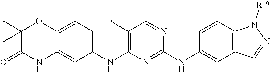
C12=CC(NC3=C(F)C=NC(NC4=CC5=C(C=C4)N([R16])N=C5)=N3)=CC=C1OC(C)(C)C(=O)N2
